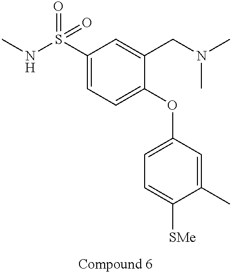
C1(S(NC)(=O)=O)=CC=C(OC2=CC=C([SMe])C(C)=C2)C(CN(C)C)=C1
